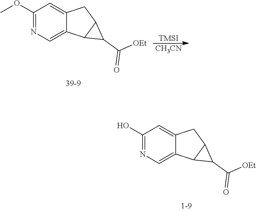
C1(OC)=NC=C2C(=C1)CC1C2C1C([OEt])=O.[TMSI].[CH3CN].C1(O)=NC=C2C(=C1)CC1C2C1C([OEt])=O
